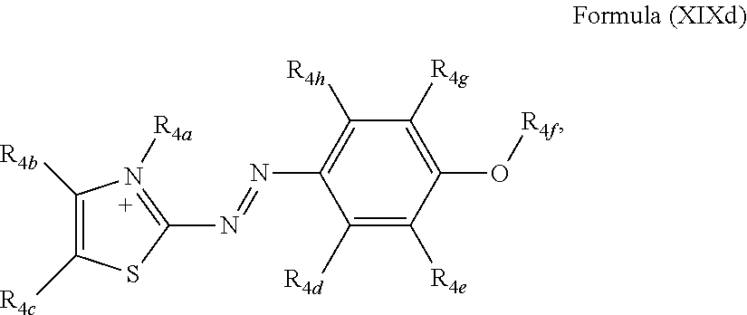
[R4c]C1=C([R4b])N([R4a])=C(N=NC2=C([R4h])C([R4g])=C(O[R4f])C([R4e])=C2[R4d])S1
